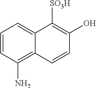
C1=CC(N)=C2C(=C1)C([SO3H])=C(O)C=C2
